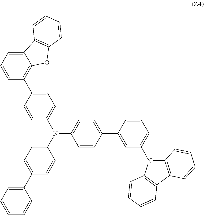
C1(N(C2=CC=C(C3=CC=CC=C3)C=C2)C2=CC=C(C3=C4C(=CC=C3)C3=C(O4)C=CC=C3)C=C2)=CC=C(C2=CC(N3C4=C(C5=C3C=CC=C5)C=CC=C4)=CC=C2)C=C1
